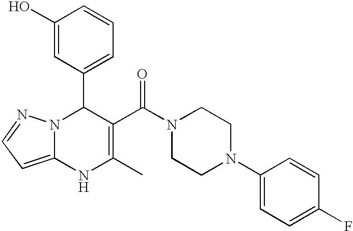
C1(O)=CC(C2N3C(=CC=N3)NC(C)=C2C(N2CCN(C3=CC=C(F)C=C3)CC2)=O)=CC=C1
